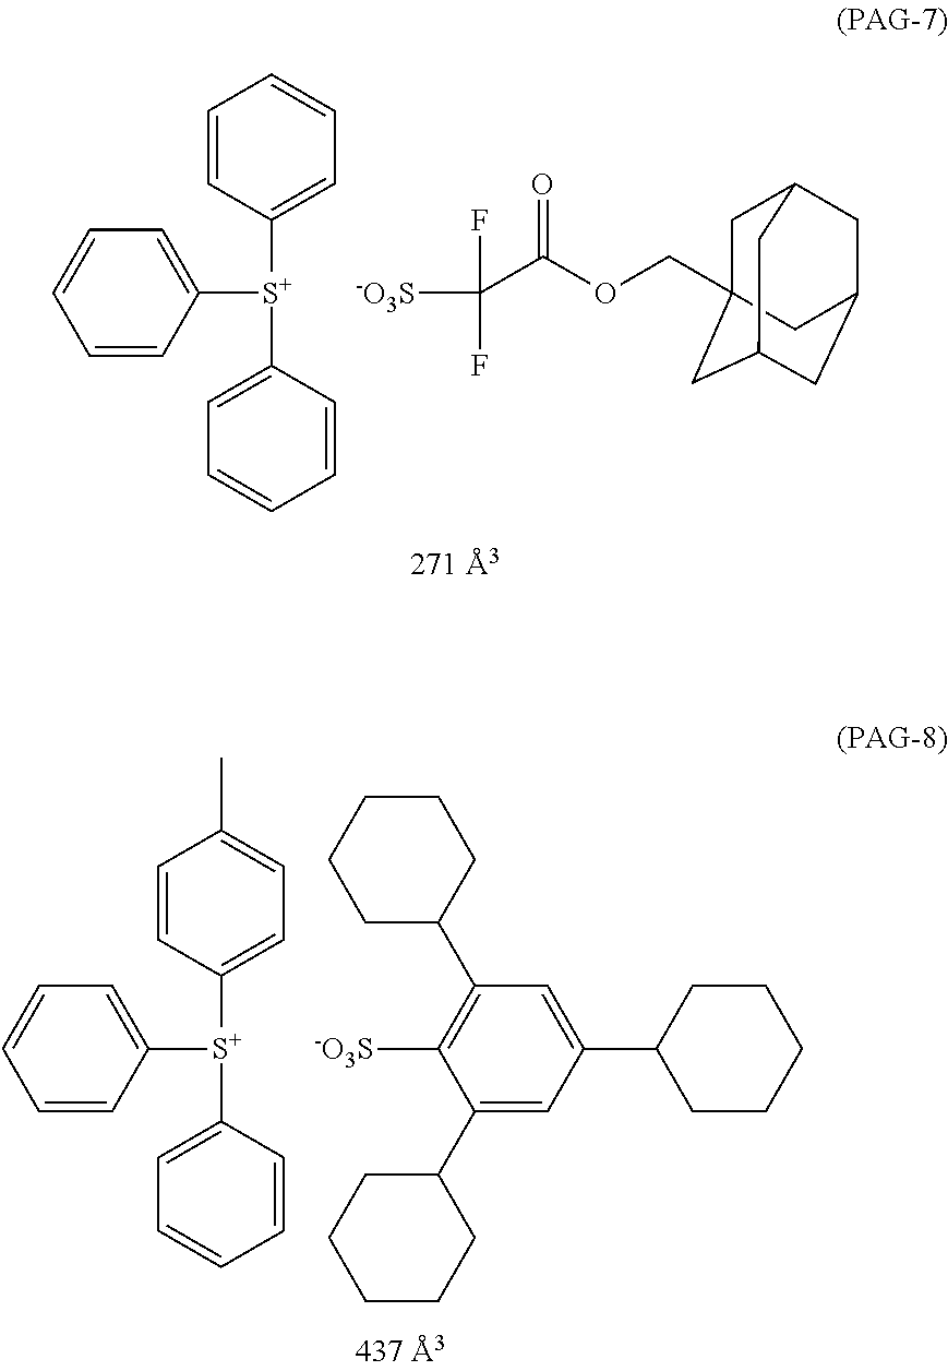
C1([S+](C2=CC=CC=C2)C2=CC=CC=C2)=CC=CC=C1.[-O3S]C(C(OCC12CC3CC(CC(C1)C3)C2)=O)(F)F.C1([S+](C2=CC=C(C)C=C2)C2=CC=CC=C2)=CC=CC=C1.[-O3S]C1=C(C2CCCCC2)C=C(C2CCCCC2)C=C1C1CCCCC1
